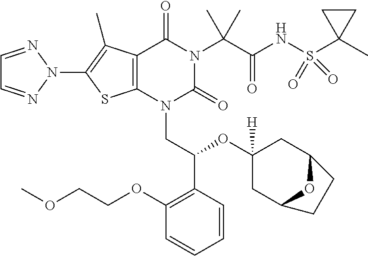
C1=NN(C2=C(C)C3=C(S2)N(CC(OC2([H])CC4OC(C2)CC4)C2=C(OCCOC)C=CC=C2)C(=O)N(C(C(=O)NS(=O)(C2(C)CC2)=O)(C)C)C3=O)N=C1
